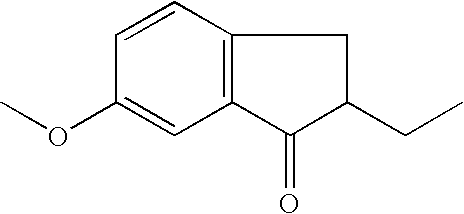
C1=CC2=C(C=C1OC)C(=O)C(CC)C2
